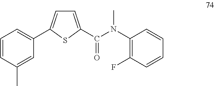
C1=C(C(N(C2=C(F)C=CC=C2)C)=O)SC(C2=CC=CC(C)=C2)=C1
